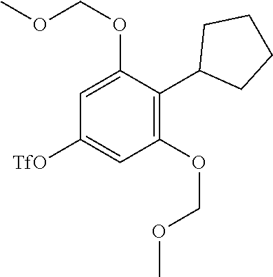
O(C)COC1=CC([TfO])=CC(OCOC)=C1C1CCCC1
